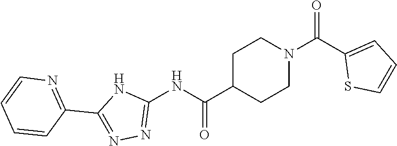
C1C(C(NC2=NN=C(C3=NC=CC=C3)N2)=O)CCN(C(C2=CC=CS2)=O)C1
